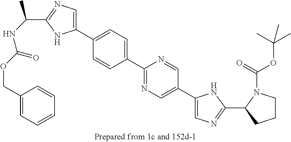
C1(C2=CC=C(C3=NC=C(C4=CN=C(C5CCCN5C(=O)OC(C)(C)C)N4)C=N3)C=C2)=CN=C(C(NC(OCC2=CC=CC=C2)=O)C)N1
